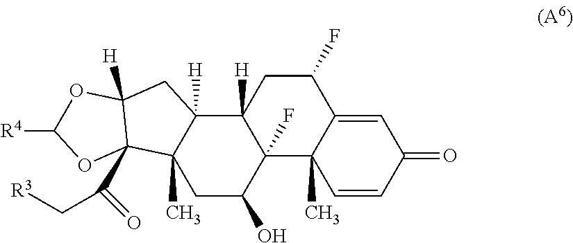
C12([H])C3([H])CC4([H])C(C(=O)C[R3])(C3(C)CC(O)C1(F)C1(C)C(=CC(=O)C=C1)C(F)C2)OC([R4])O4
